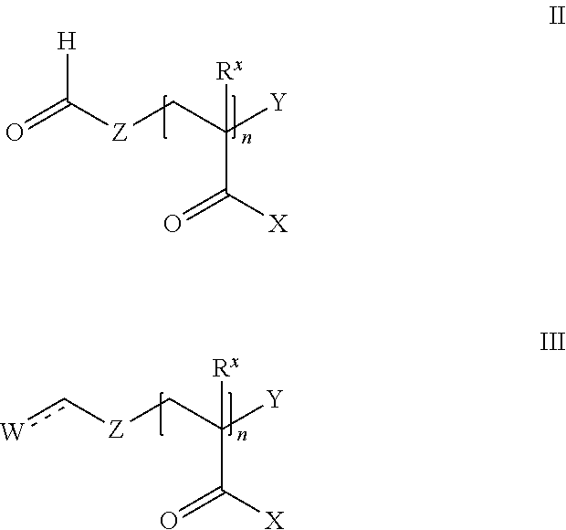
O=C([Z]CC([Y])([Rx])C(=O)[X])[H].[W]c[Z]CC([Y])([Rx])C(=O)[X]
